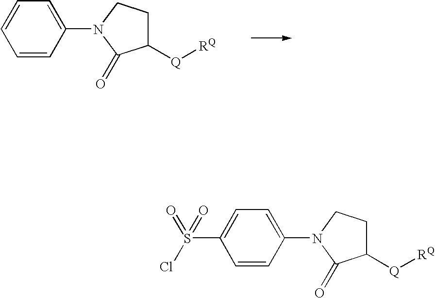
C1=CC(N2C(=O)C([Q][RQ])CC2)=CC=C1.C1=CC(N2C(=O)C([Q][RQ])CC2)=CC=C1S(Cl)(=O)=O
